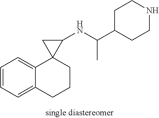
C1=CC=C2C(=C1)C1(CCC2)C(NC(C2CCNCC2)C)C1
